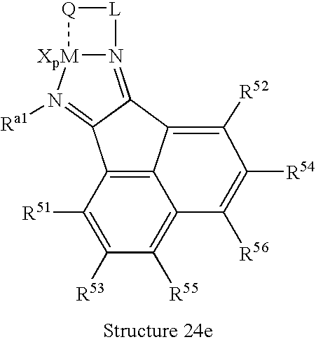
C12=C3C([R51])=C([R53])C([R55])=C1C([R56])=C([R54])C([R52])=C2C1=N2[XpM](N([Ra1])=C31)[Q][L]2
